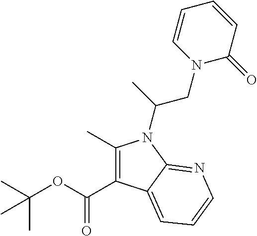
C1(C)=C(C(OC(C)(C)C)=O)C2=CC=CN=C2N1C(C)CN1C(=O)C=CC=C1
